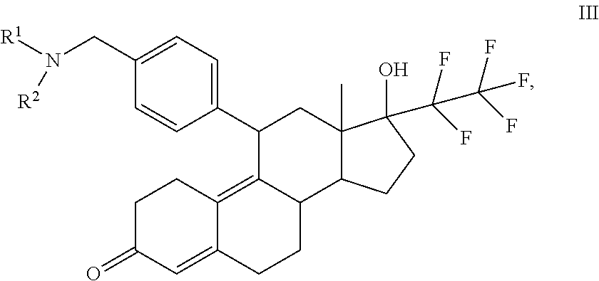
C1C(=O)C=C2C(=C3C(CC2)C2C(C)(CC3C3=CC=C(CN([R1])[R2])C=C3)C(O)(C(F)(F)C(F)(F)F)CC2)C1
